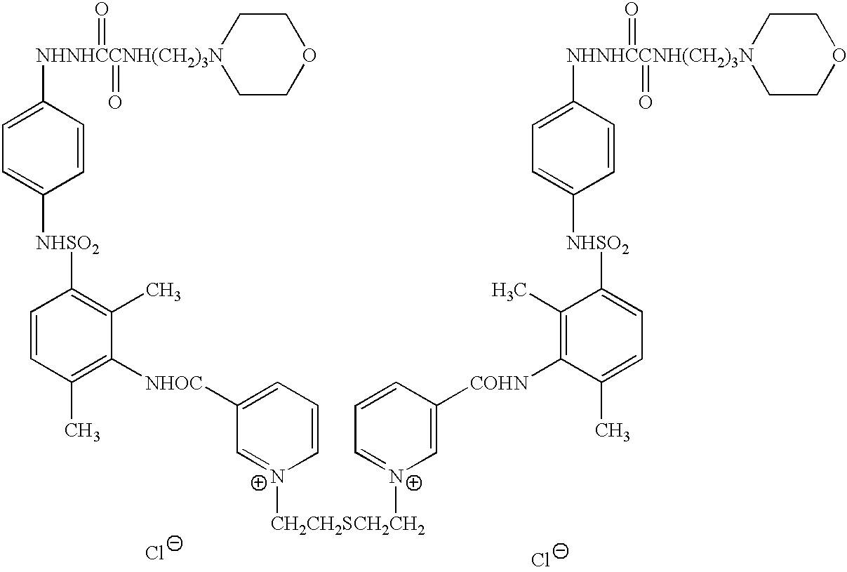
[Cl-].[Cl-].[NHNHCCNH(CH2)3N]1(C2=CC=C([NHSO2]C3=C(C)C([NHOC]C4=CC=C[N+]([CH2CH2SCH2CH2][N+]5=CC=CC([COHN]C6=C(C)C([NHSO2]C7=CC=C([NHNHCCNH(CH2)3N]8(=O)(=O)CCOCC8)C=C7)=CC=C6C)=C5)=C4)=C(C)C=C3)C=C2)(=O)(=O)CCOCC1
